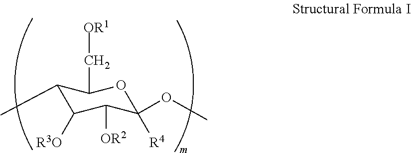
C1(C)C([R3O])C([OR2])C(OC)([R4])OC1C[OR1]
